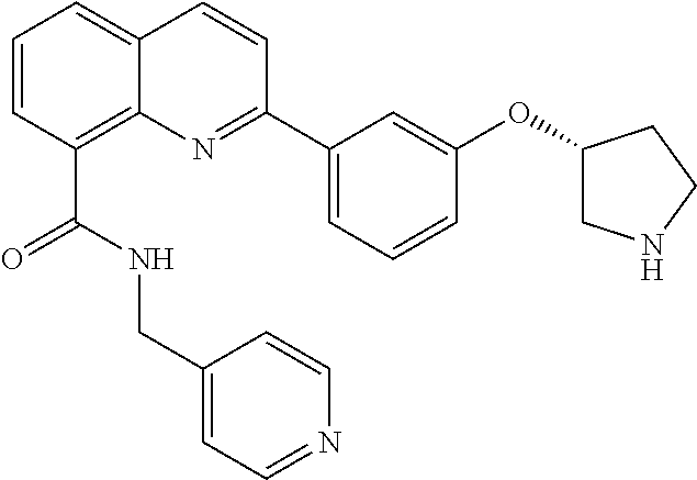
C1=CC(C(NCC2=CC=NC=C2)=O)=C2C(=C1)C=CC(C1=CC=CC(OC3CNCC3)=C1)=N2
